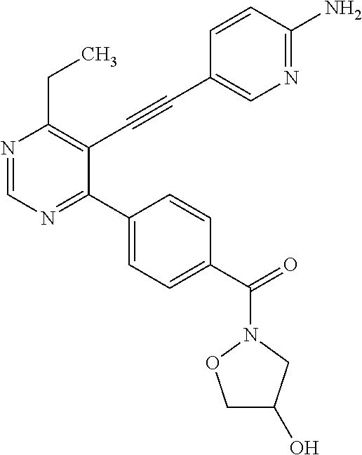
N1=CN=C(C2=CC=C(C(=O)N3CC(O)CO3)C=C2)C(C#CC2=CN=C(N)C=C2)=C1CC
